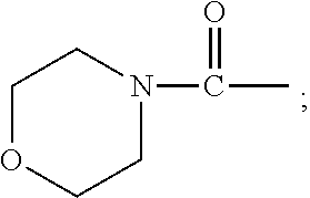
C1OCCN(C(=O)C)C1
